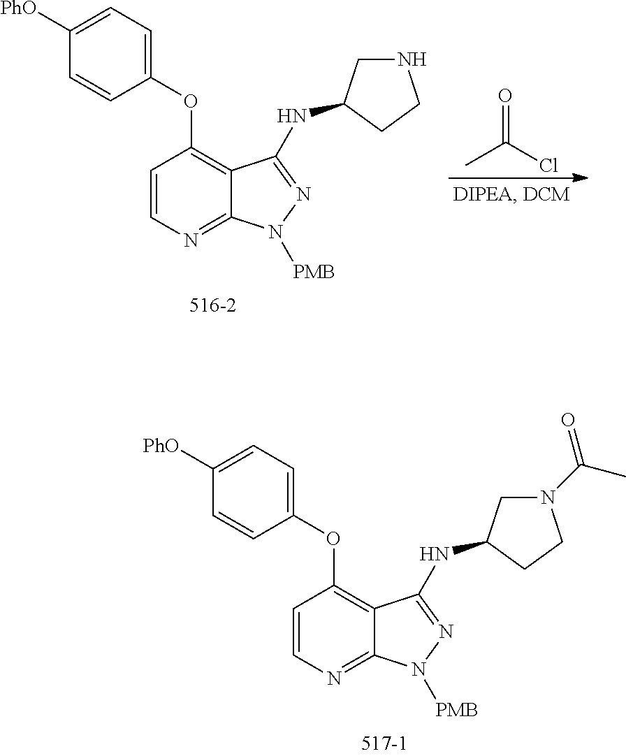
C1(OC2=C3C(=NC=C2)N([PMB])N=C3NC2CNCC2)=CC=C([PhO])C=C1.O=C(Cl)C.C1(OC2=C3C(=NC=C2)N([PMB])N=C3NC2CN(C(C)=O)CC2)=CC=C([PhO])C=C1
